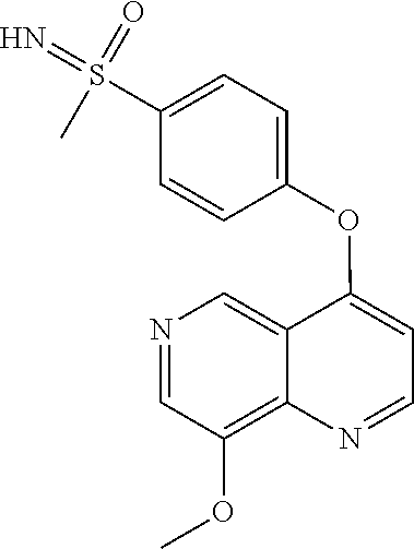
N1=CC(OC)=C2C(=C1)C(OC1=CC=C(S(=N)(=O)C)C=C1)=CC=N2
